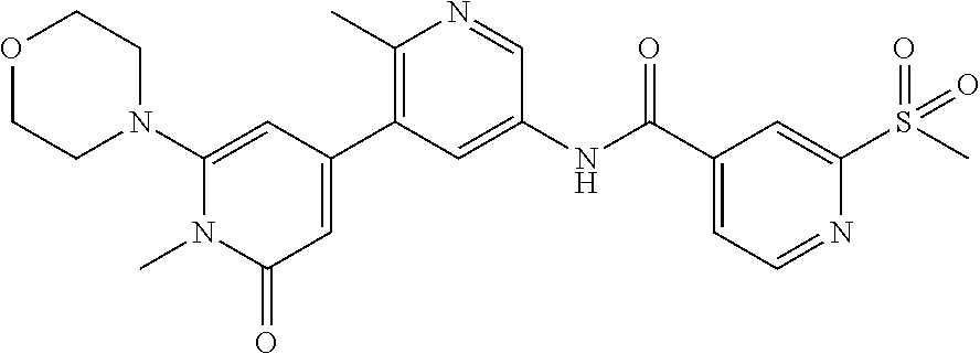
O1CCN(C2=CC(C3=C(C)N=CC(NC(C4=CC=NC(S(C)(=O)=O)=C4)=O)=C3)=CC(=O)N2C)CC1
